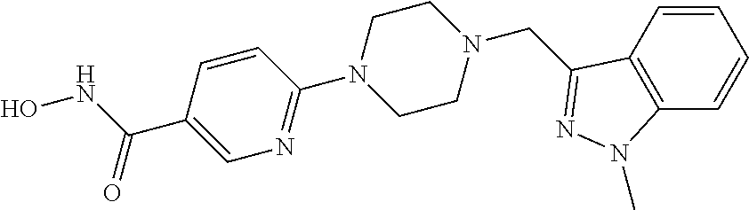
ONC(C1=CN=C(N2CCN(CC3=NN(C)C4=C3C=CC=C4)CC2)C=C1)=O
